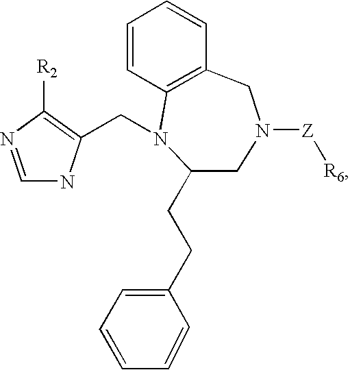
C1=CC2=C(CN([Z][R6])CC(CCC3=CC=CC=C3)N2CC2=C([R2])N=CN2)C=C1
